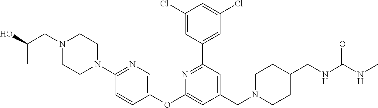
C1(Cl)=CC(C2=NC(OC3=CN=C(N4CCN(CC(O)C)CC4)C=C3)=CC(CN3CCC(CNC(NC)=O)CC3)=C2)=CC(Cl)=C1
